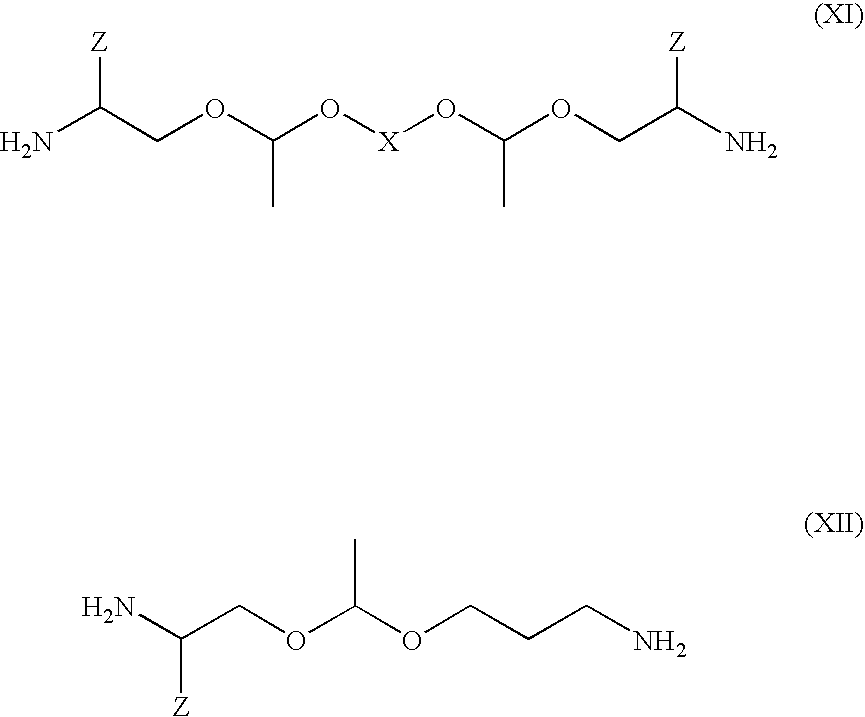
NC(COC(O[X]OC(OCC(N)[Z])C)C)[Z].NC(COC(OCCCN)C)[Z]
